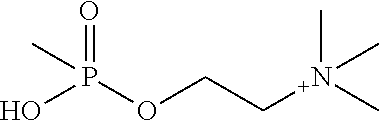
C([N+](C)(C)C)COP(O)(=O)C
